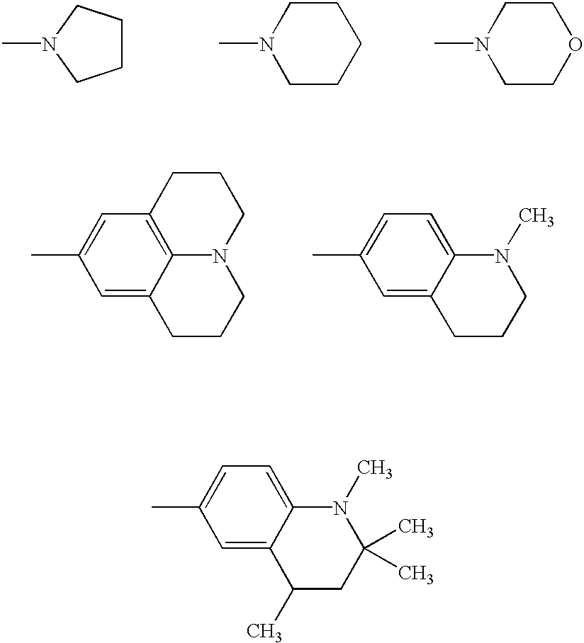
CC1=CC=C2C(=C1)C(C)CC(C)(C)N2C.CN1CCCC1.CN1CCCCC1.CN1CCOCC1.CC1=CC2=C3C(=C1)CCCN3CCC2.CC1=CC=C2C(=C1)CCCN2C
